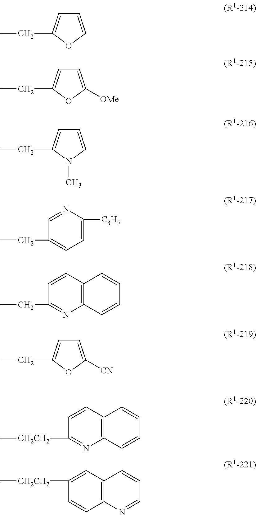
C1=COC(CC)=C1.C1=C([OMe])OC(CC)=C1.C1=CN(C)C(CC)=C1.CCC1=CC=C([C3H7])N=C1.CCC1=NC2=C(C=C1)C=CC=C2.C1=C([CN])OC(CC)=C1.C1([CH2CH2]C)=NC2=C(C=C1)C=CC=C2.C1([CH2CH2]C)=CC2=C(C=C1)N=CC=C2
